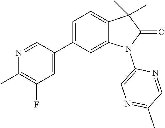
C1(C2=CC(F)=C(C)N=C2)=CC=C2C(=C1)N(C1=CN=C(C)C=N1)C(=O)C2(C)C
